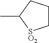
C1(C)[SO2]CCC1
